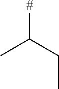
[#]C(CC)C
